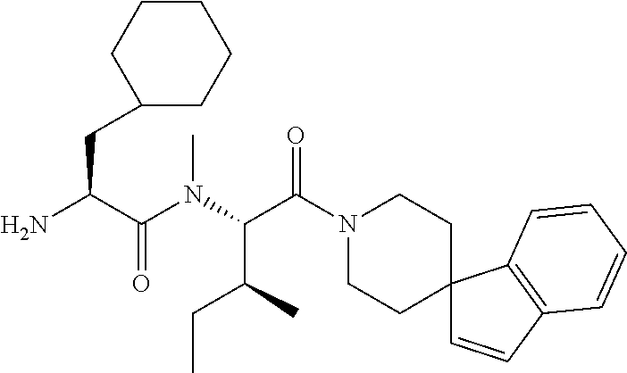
NC(C(N(C(C(N1CCC2(CC1)C=CC1=C2C=CC=C1)=O)C(C)CC)C)=O)CC1CCCCC1
